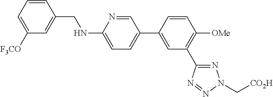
C1=CC(CNC2=CC=C(C3=CC(C4=NN(C[CO2H])N=N4)=C([OMe])C=C3)C=N2)=CC([F3CO])=C1
